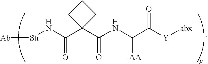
[Ab][Str]NC(C1(C(NC(C([Y][abx])=O)[AA])=O)CCC1)=O
